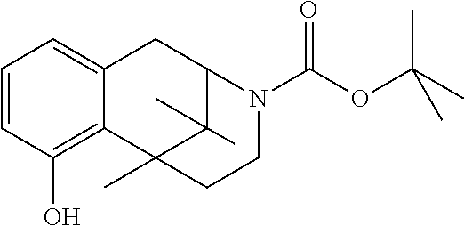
C1=CC(O)=C2C(=C1)CC1C(C)(C)C2(C)CCN1C(OC(C)(C)C)=O
